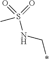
S(NC*)(=O)(=O)C
